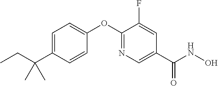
C1=C(C(CC)(C)C)C=CC(OC2=NC=C(C(NO)=O)C=C2F)=C1
